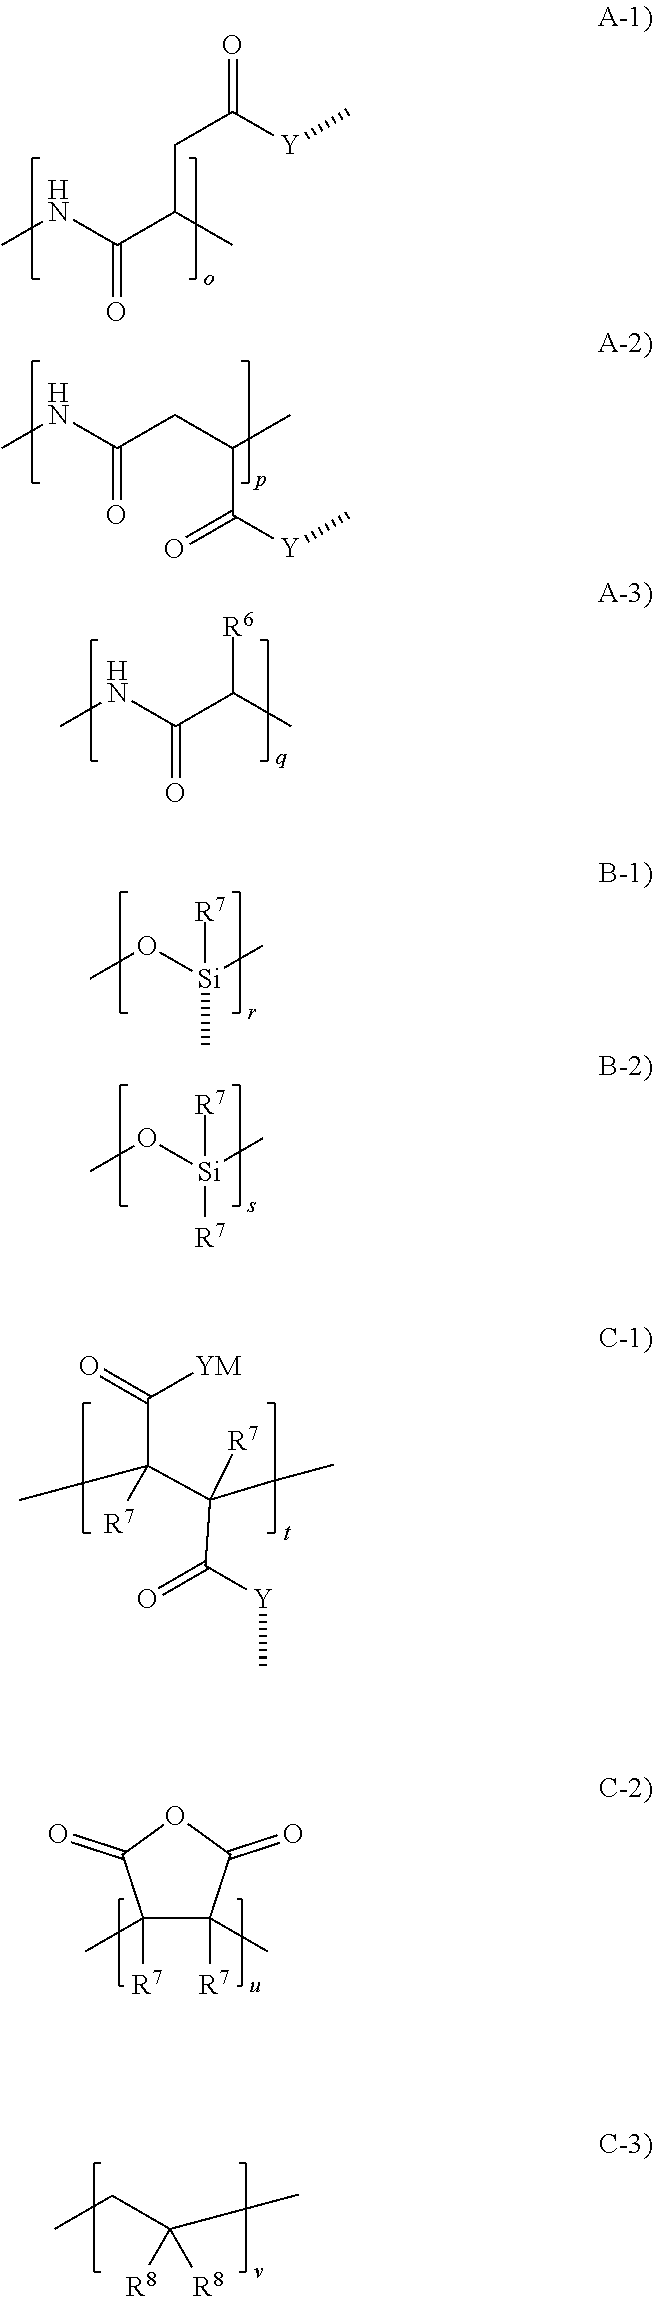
CNC(C(C)CC(=O)[Y]C)=O.CNC(CC(C)C([Y]C)=O)=O.CNC(C(C)[R6])=O.CO[Si](C)([R7])C.CO[Si](C)([R7])[R7].O=C(C(CC)(C(CC)([R7])C(=O)[Y]C)[R7])[YM].C1(C)([R7])C(C)([R7])C(=O)OC1=O.CCC(CC)([R8])[R8]
